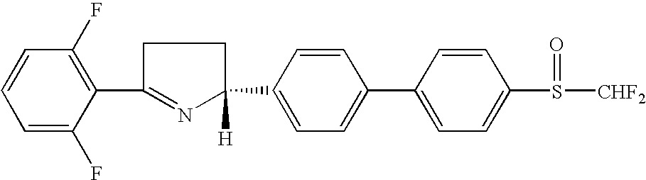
C1=C(F)C(C2=NC(C3=CC=C(C4=CC=C(S([CHF2])=O)C=C4)C=C3)([H])CC2)=C(F)C=C1
